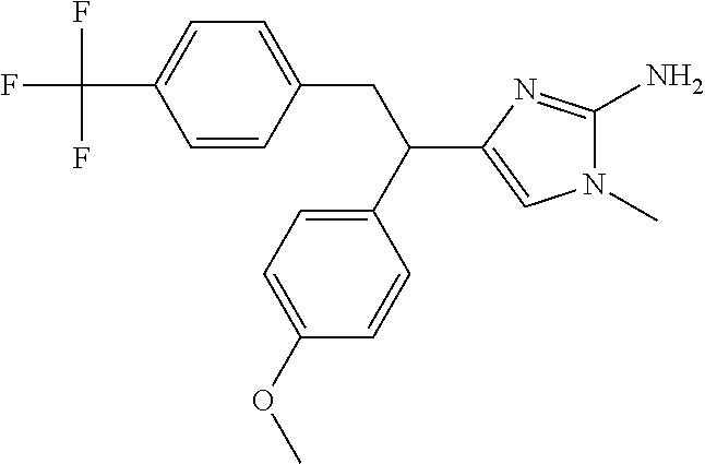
C1=CC(CC(C2=CC=C(OC)C=C2)C2=CN(C)C(N)=N2)=CC=C1C(F)(F)F
